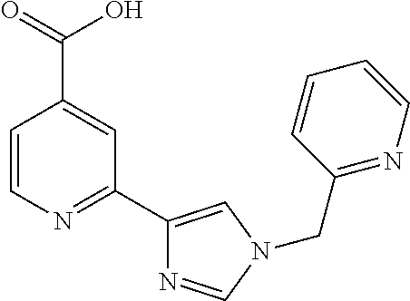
C1=CN=C(C2=CN(CC3=NC=CC=C3)C=N2)C=C1C(O)=O
